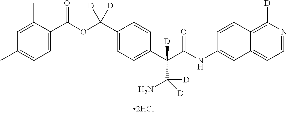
C1=C(C(OC(C2=CC=C(C(C(NC3=CC4=CC=NC([D])=C4C=C3)=O)([D])C(N)([D])[D])C=C2)([D])[D])=O)C(C)=CC(C)=C1
